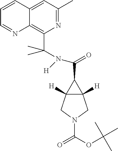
C12=CC(C)=NC(C(N(C(=O)C3C4([H])C3([H])CN(C(=O)OC(C)(C)C)C4)[H])(C)C)=C1N=CC=C2
